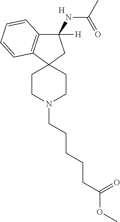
C1(NC(C)=O)([H])C2=C(C3(C1)CCN(CCCCCC(OC)=O)CC3)C=CC=C2.[H]
